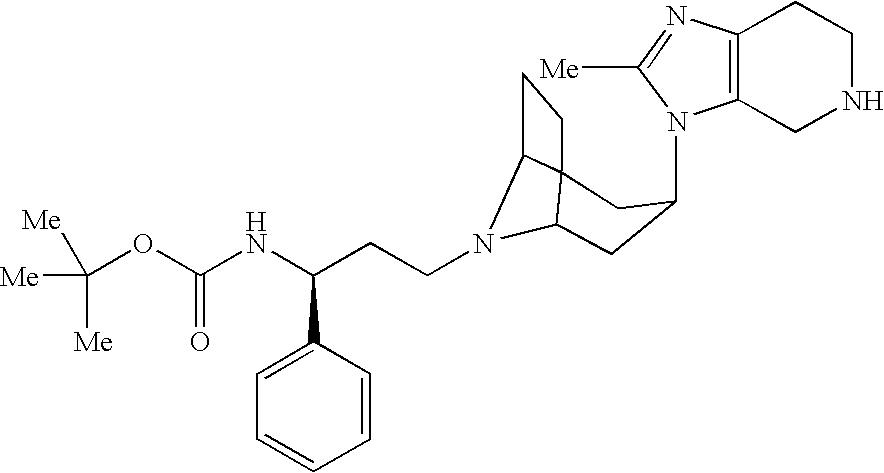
N1(C2CC3N(CCC(NC(OC([Me])([Me])[Me])=O)C4=CC=CC=C4)C4C3(CC4)C2)C2=C(N=C1[Me])CCNC2
